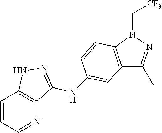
N1=CC=CC2=C1C(NC1=CC3=C(N(C[CF3])N=C3C)C=C1)=NN2
